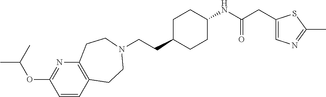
C(CC1CCC(NC(CC2=CN=C(C)S2)=O)CC1)N1CCC2=C(N=C(OC(C)C)C=C2)CC1
